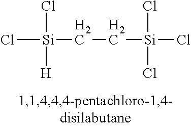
Cl[Si](CC[Si](Cl)(Cl)Cl)(Cl)[H]
